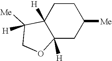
C1CC2([H])C([H])(CC1[Me])OCC2([Me])[H]
